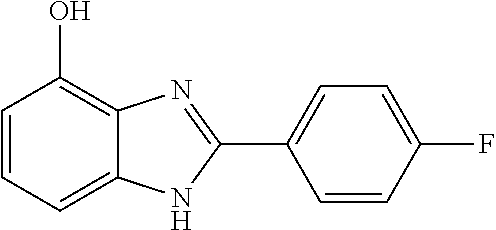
C1=CC=C2C(=C1O)N=C(C1=CC=C(F)C=C1)N2
